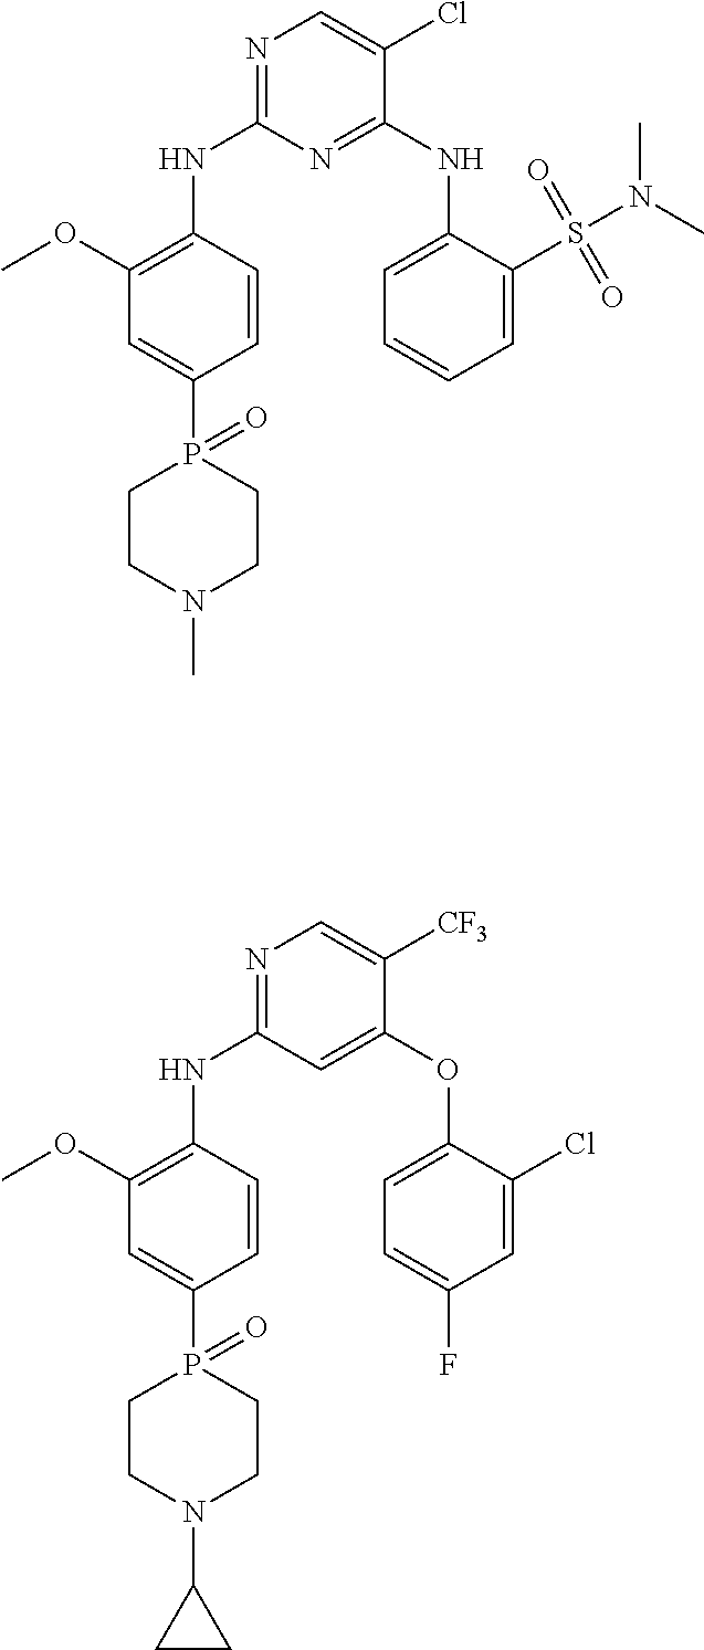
C1=CC(NC2=NC=C(Cl)C(NC3=CC=CC=C3S(N(C)C)(=O)=O)=N2)=C(OC)C=C1P1(=O)CCN(C)CC1.C1=CC(NC2=NC=C([CF3])C(OC3=CC=C(F)C=C3Cl)=C2)=C(OC)C=C1P1(=O)CCN(C2CC2)CC1
